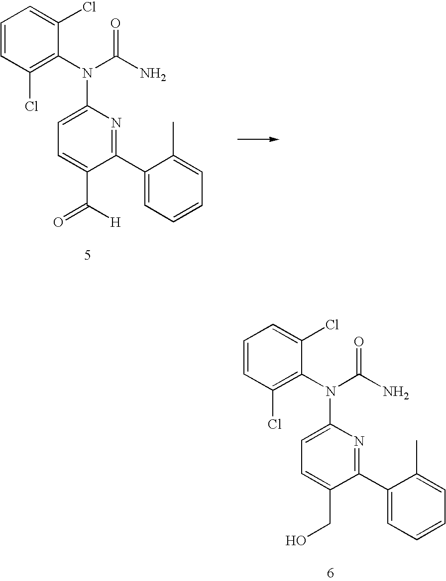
C1=C(N(C2=C(Cl)C=CC=C2Cl)C(=O)N)N=C(C2=CC=CC=C2C)C(C(=O)[H])=C1.C1=C(N(C2=C(Cl)C=CC=C2Cl)C(=O)N)N=C(C2=CC=CC=C2C)C(CO)=C1
